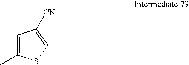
C1=C(C)SC=C1[CN]
